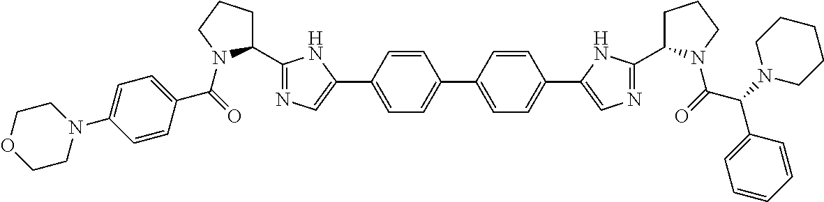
C1(C2=NC=C(C3=CC=C(C4=CC=C(C5=CN=C(C6CCCN6C(=O)C(N6CCCCC6)C6=CC=CC=C6)N5)C=C4)C=C3)N2)CCCN1C(=O)C1=CC=C(N2CCOCC2)C=C1
